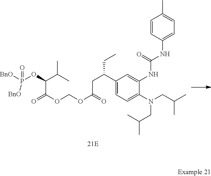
C1=CC(NC(NC2=CC(C(CC(OCOC(=O)C(C(C)C)OP(=O)([BnO])[BnO])=O)CC)=CC=C2N(CC(C)C)CC(C)C)=O)=CC=C1C
